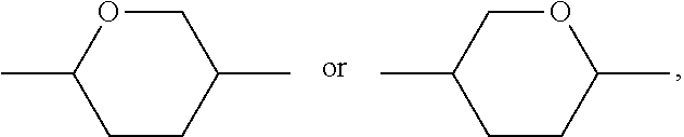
CC1OCC(C)CC1.CC1COC(C)CC1
